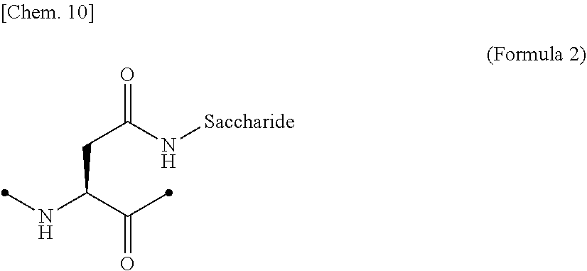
N(C(C(=O)C)CC(=O)N[Saccharide])C
